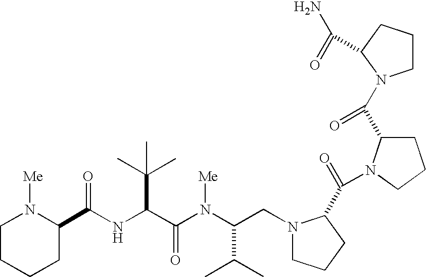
N(C(C(N(C(C(C)C)CN1CCCC1C(=O)N1C(C(=O)N2CCCC2C(N)=O)CCC1)[Me])=O)C(C)(C)C)C(=O)C1N([Me])CCCC1
